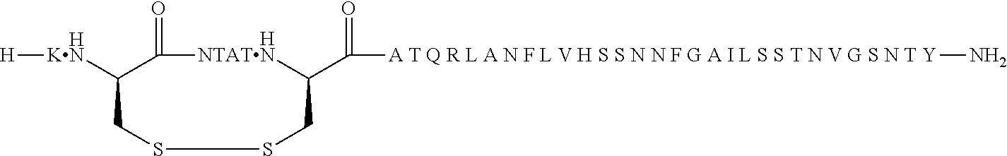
[HKN](C1CSSCC(C(=O)[A T Q R L A N F L V H S S N N F G A I L S S T N V G S N T Y]N)[HNTATN]C1=O)[H]
